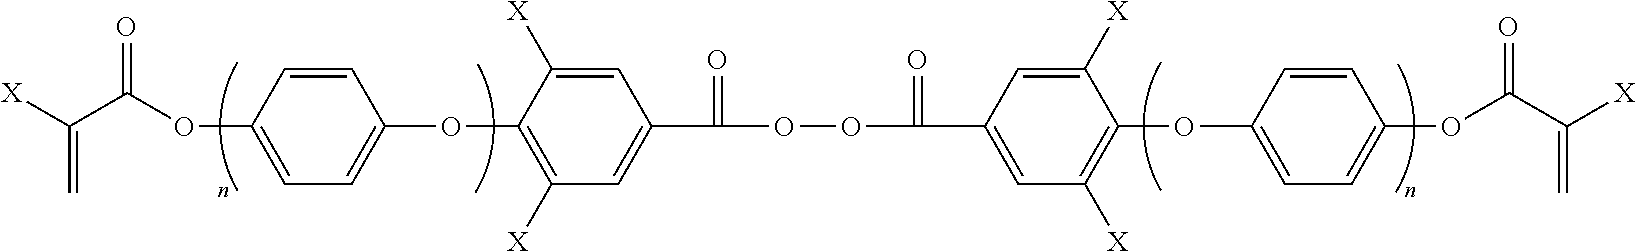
[X]C(C(OC1=CC=C(OC2=C([X])C=C(C(OOC(C3=CC([X])=C(OC4=CC=C(OC(C([X])=C)=O)C=C4)C([X])=C3)=O)=O)C=C2[X])C=C1)=O)=C
